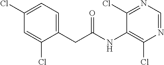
C1(CC(=O)NC2=C(Cl)N=CN=C2Cl)=CC=C(Cl)C=C1Cl
